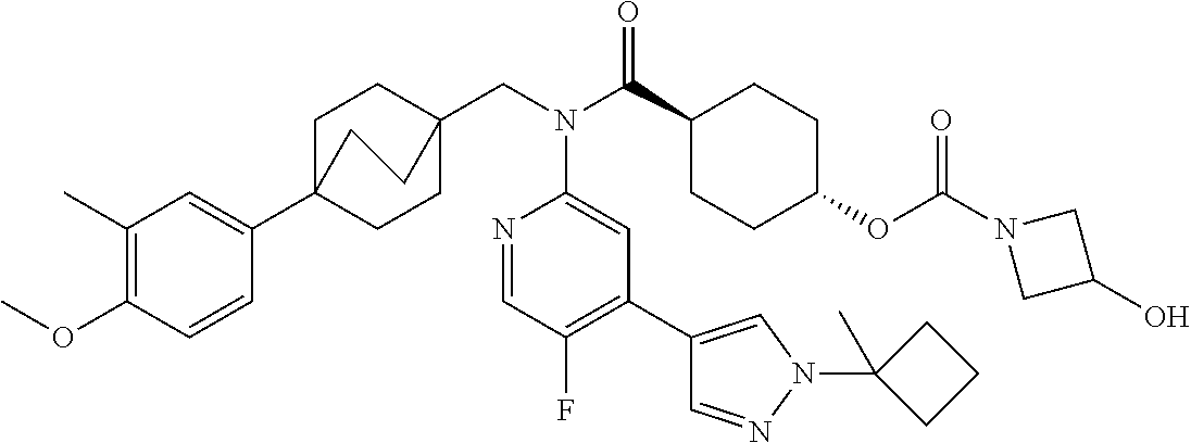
C1(C)=C(OC)C=CC(C23CCC(CN(C(C4CCC(OC(N5CC(O)C5)=O)CC4)=O)C4=CC(C5=CN(C6(C)CCC6)N=C5)=C(F)C=N4)(CC2)CC3)=C1
